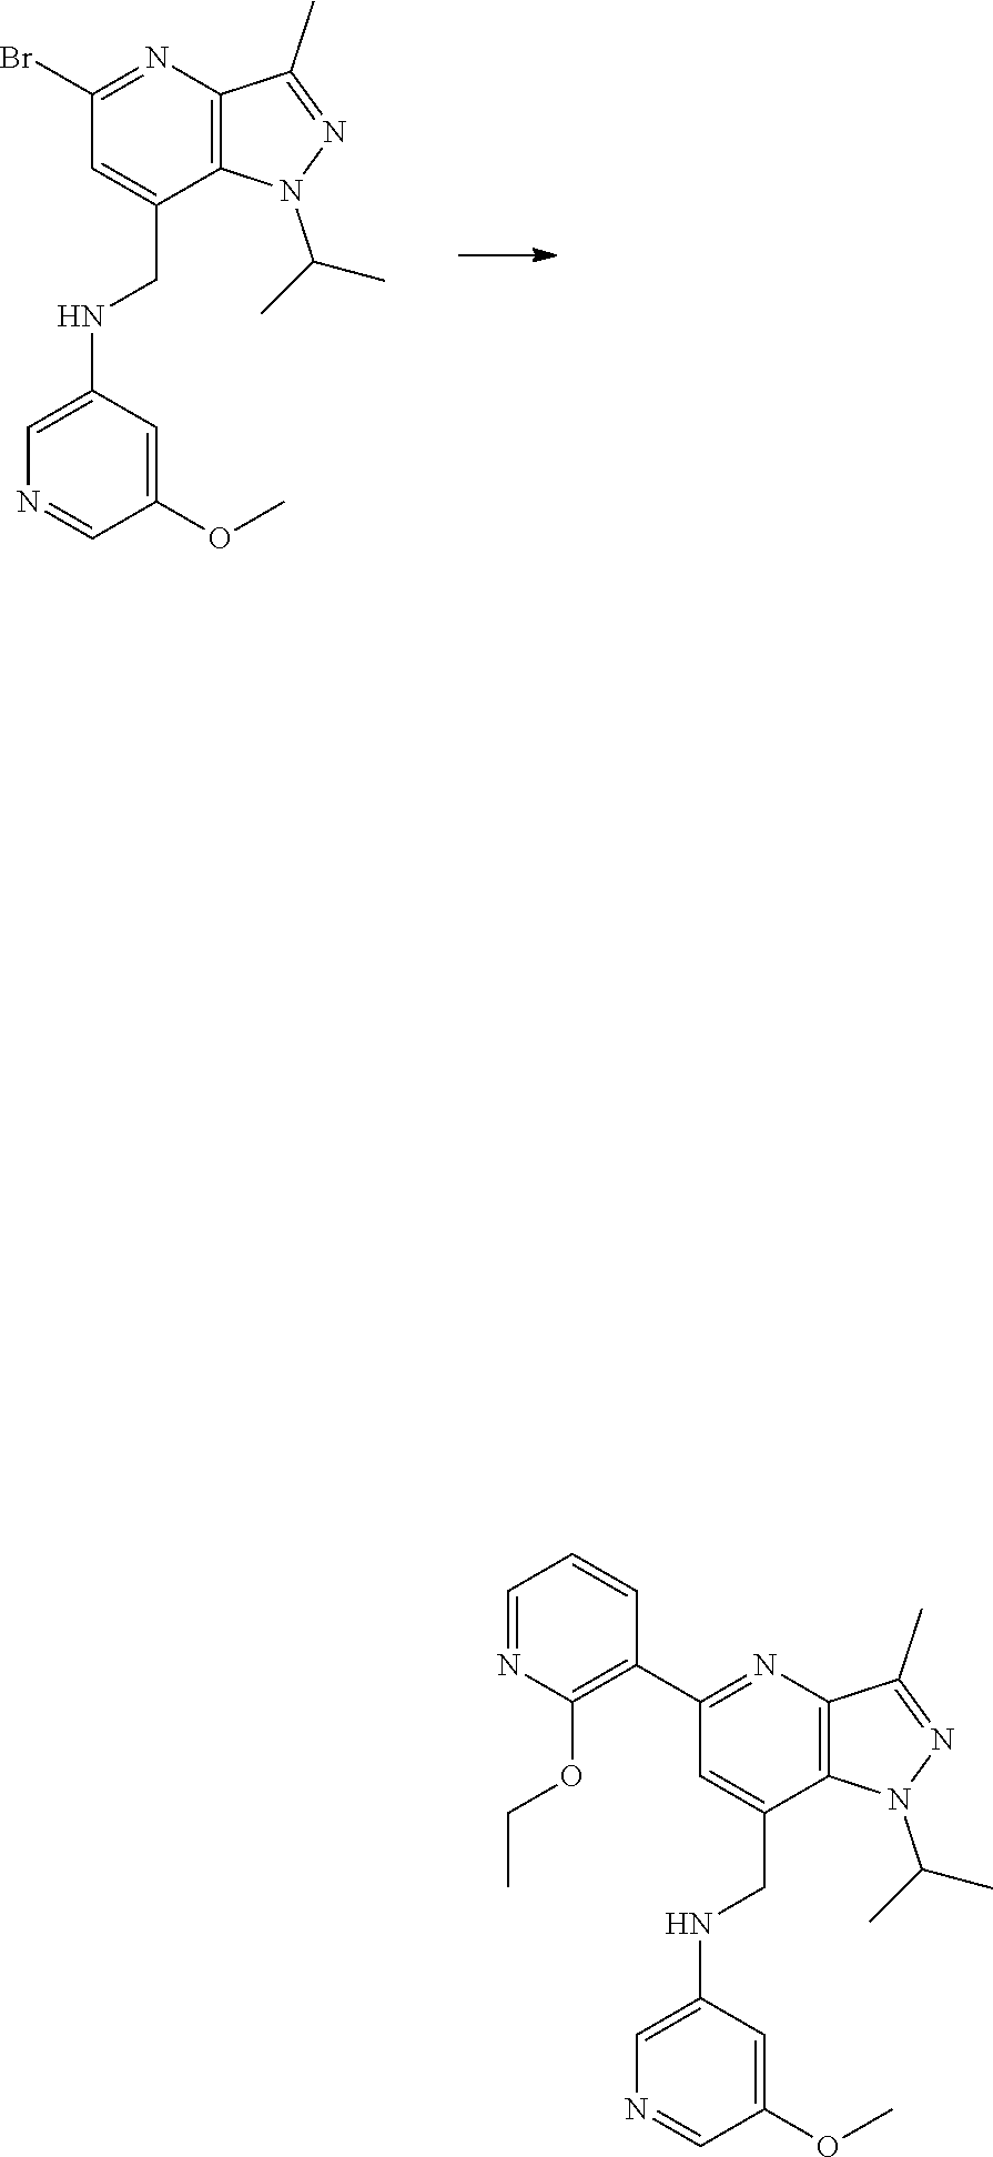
N1(C(C)C)C2=C(N=C(Br)C=C2CNC2=CN=CC(OC)=C2)C(C)=N1.CC(N1C2=C(C(C)=N1)N=C(C1=C(OCC)N=CC=C1)C=C2CNC1=CN=CC(OC)=C1)C
